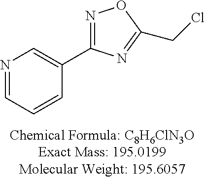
N1=CC=CC(C2=NOC(CCl)=N2)=C1
